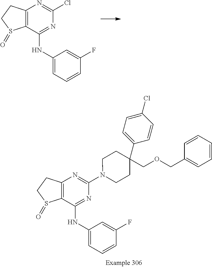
C12=C(C(NC3=CC=CC(F)=C3)=NC(Cl)=N1)S(=O)CC2.C12=C(C(NC3=CC=CC(F)=C3)=NC(N3CCC(COCC4=CC=CC=C4)(C4=CC=C(Cl)C=C4)CC3)=N1)S(=O)CC2
